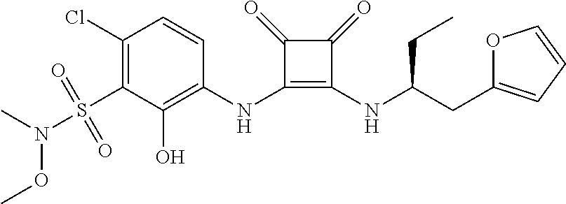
C1(Cl)=C(S(N(OC)C)(=O)=O)C(O)=C(NC2=C(NC(CC3=CC=CO3)CC)C(=O)C2=O)C=C1
